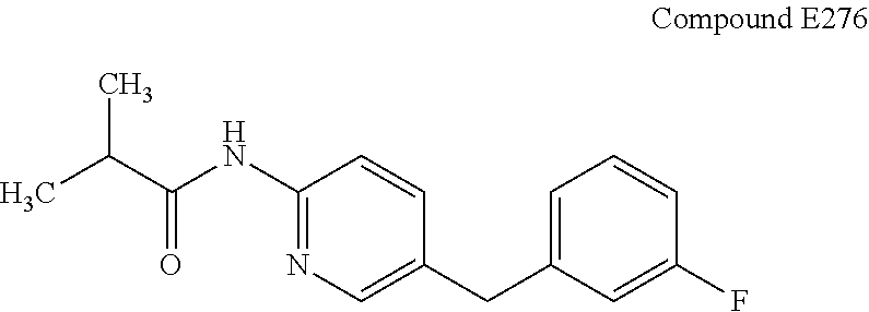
C(C(NC1=NC=C(CC2=CC=CC(F)=C2)C=C1)=O)(C)C
